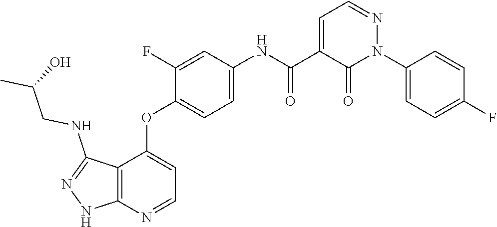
C12=C(N=CC=C1OC1=CC=C(NC(C3=CC=NN(C4=CC=C(F)C=C4)C3=O)=O)C=C1F)NN=C2NCC(C)O
